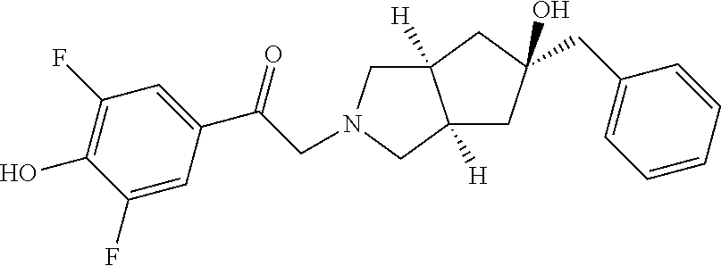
C12([H])CN(CC(C3=CC(F)=C(O)C(F)=C3)=O)CC1([H])CC(CC1=CC=CC=C1)(O)C2
